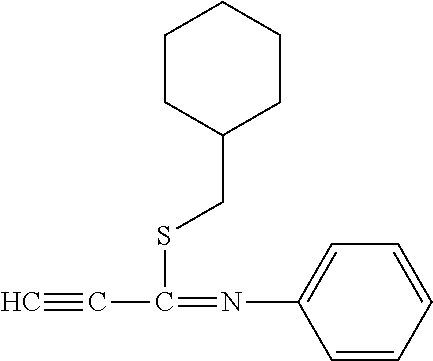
C#CC(SCC1CCCCC1)=NC1=CC=CC=C1
